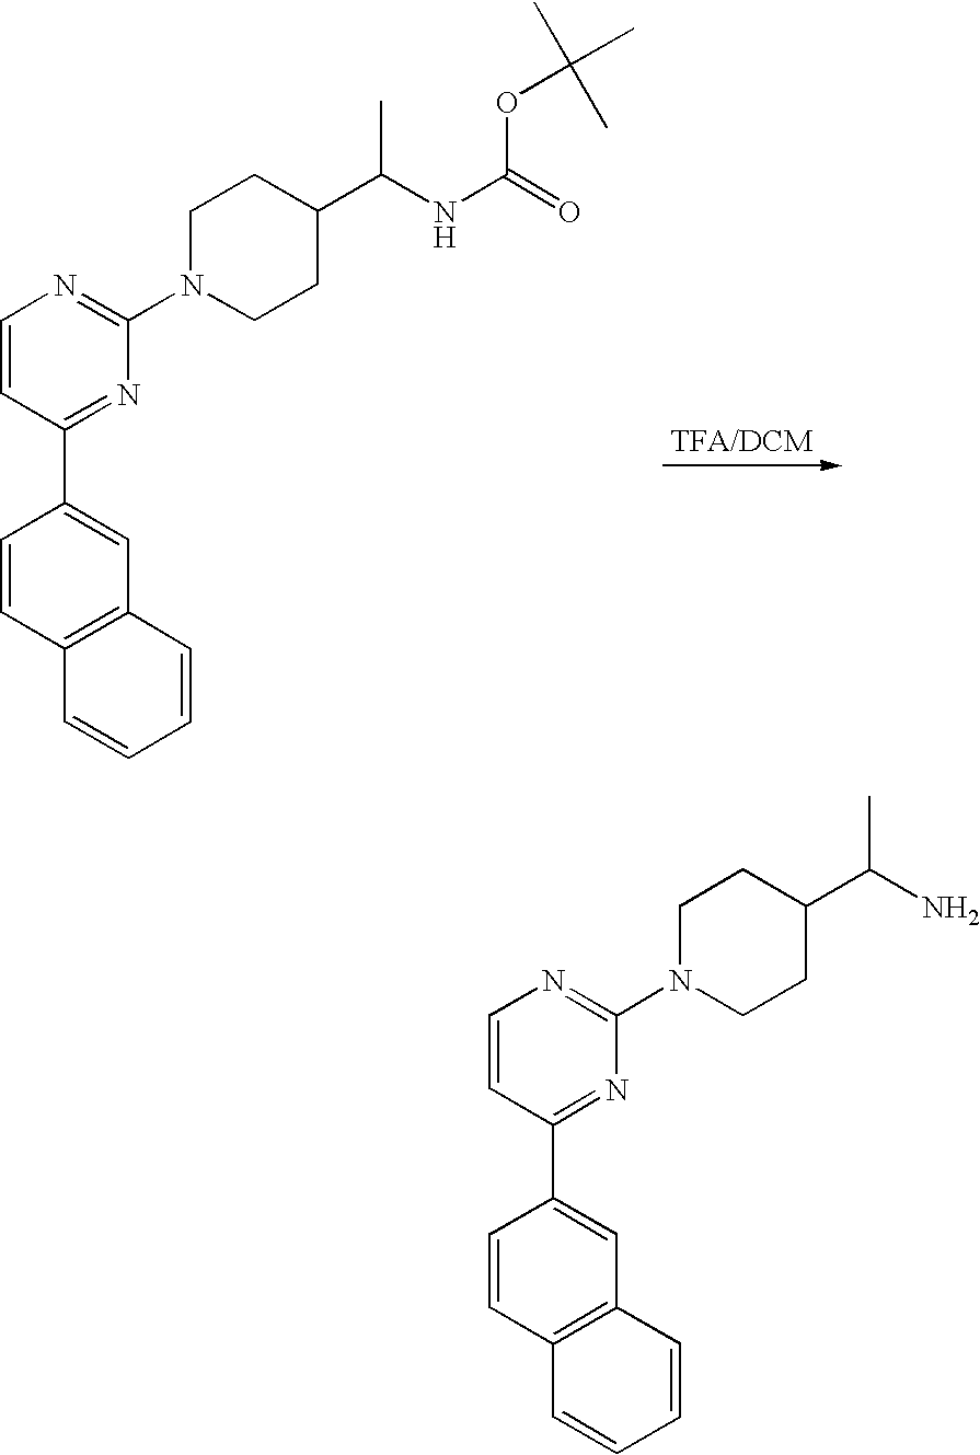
C1=CC2=C(C=C1C1=NC(N3CCC(C(NC(=O)OC(C)(C)C)C)CC3)=NC=C1)C=CC=C2.C1=CC2=C(C=C1C1=NC(N3CCC(C(N)C)CC3)=NC=C1)C=CC=C2
